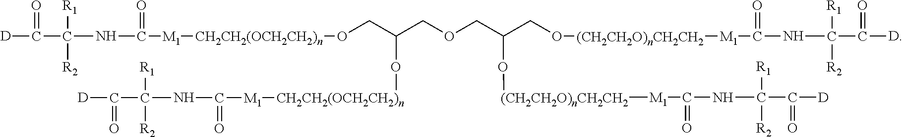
N(C([R1])([R2])C(=O)[D])C(=O)[M1][CH2CH2(OCH2CH2)n]OCC(COCC(CO[(CH2CH2O)nCH2CH2][M1]C(NC([R1])([R2])C(=O)[D])=O)O[(CH2CH2O)nCH2CH2][M1]C(NC([R1])([R2])C(=O)[D])=O)O[CH2CH2(OCH2CH2)n][M1]C(NC([R1])([R2])C(=O)[D])=O
